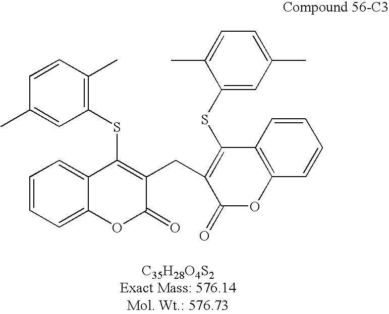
C1(SC2=C(CC3=C(SC4=CC(C)=CC=C4C)C4=C(OC3=O)C=CC=C4)C(=O)OC3=CC=CC=C23)=C(C)C=CC(C)=C1
